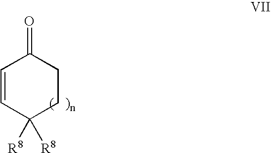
C1=CC([R8])([R8])CCC1=O
